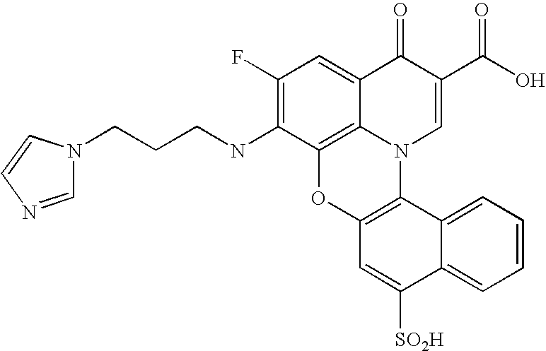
C1(F)=C(NCCCN2C=NC=C2)C2=C3C(=C1)C(=O)C(C(O)=O)=CN3C1=C(O2)C=C([SO2H])C2=CC=CC=C12
